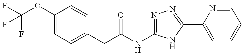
FC(OC1=CC=C(CC(NC2=NN=C(C3=CC=CC=N3)N2)=O)C=C1)(F)F
